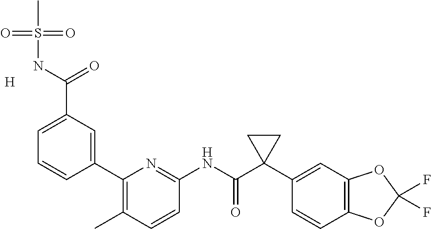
C1(C2=CC(C(NS(=O)(=O)C)=O)=CC=C2)=C(C)C=CC(NC(C2(C3=CC4=C(C=C3)OC(F)(F)O4)CC2)=O)=N1.[H]
